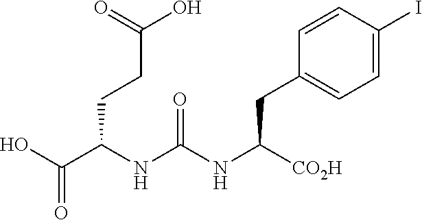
OC(C(NC(NC([CO2H])CC1=CC=C(I)C=C1)=O)CCC(O)=O)=O
